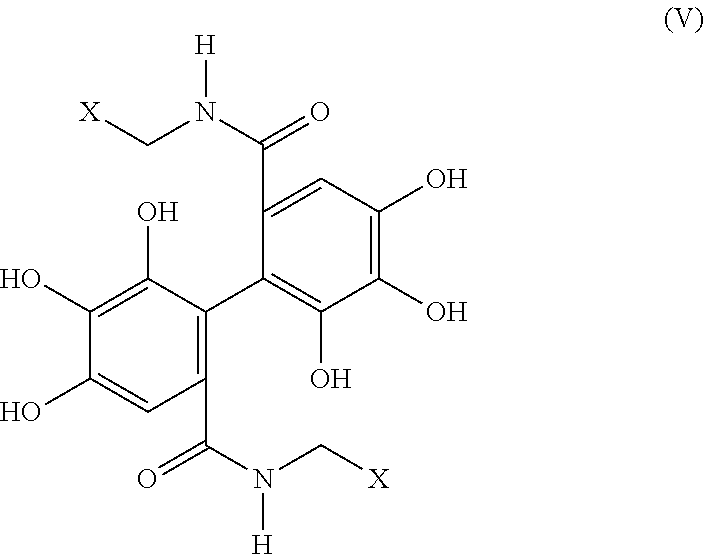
C1(C(N(C[X])[H])=O)=CC(O)=C(O)C(O)=C1C1=C(C(N(C[X])[H])=O)C=C(O)C(O)=C1O
